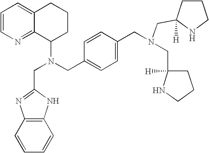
C1=CN=C2C(=C1)CCCC2N(CC1=CC=C(CN(CC2([H])NCCC2)CC2([H])NCCC2)C=C1)CC1=NC2=C(N1)C=CC=C2
